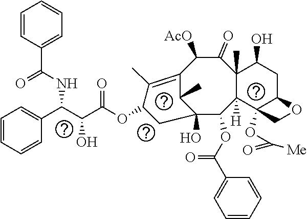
C1=CC(C(NC(C(O)C(OC2CC3(O)C(C)C(=C2C)C([AcO])C(=O)C2(C)C([H])(C3OC(C3=CC=CC=C3)=O)C3(OC([Me])=O)C(CC2O)OC3)=O)C2=CC=CC=C2)=O)=CC=C1
